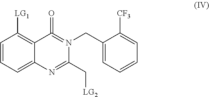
C1=CC=C2C(=C1[LG1])C(=O)=N(CC1=CC=CC=C1[CF3])C(C[LG2])=N2
